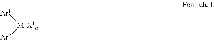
[Ar1][M1X1n][Ar2]
